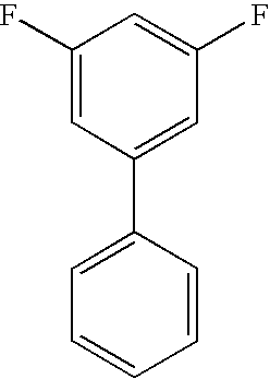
C1(C2=CC=CC=C2)=CC(F)=CC(F)=C1
